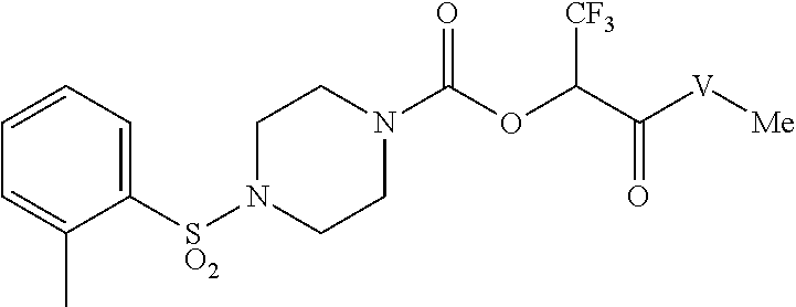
[SO2](N1CCN(C(OC(C(=O)[V][Me])[CF3])=O)CC1)C1=CC=CC=C1C
